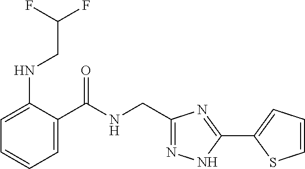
C1=C(NCC(F)F)C(C(NCC2=NNC(C3=CC=CS3)=N2)=O)=CC=C1
